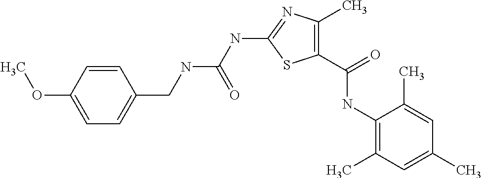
C1(C(=O)NC2=C(C)C=C(C)C=C2C)=C(C)N=C(NC(NCC2=CC=C(OC)C=C2)=O)S1
